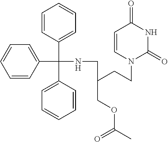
C1=CC(C(NCC(CCN2C(=O)NC(=O)C=C2)COC(C)=O)(C2=CC=CC=C2)C2=CC=CC=C2)=CC=C1
